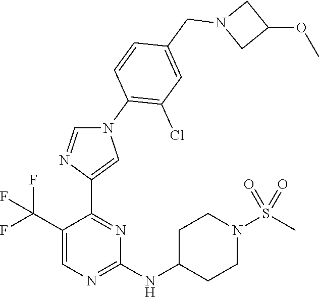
C1(C(F)(F)F)=CN=C(NC2CCN(S(C)(=O)=O)CC2)N=C1C1=CN(C2=C(Cl)C=C(CN3CC(OC)C3)C=C2)C=N1
